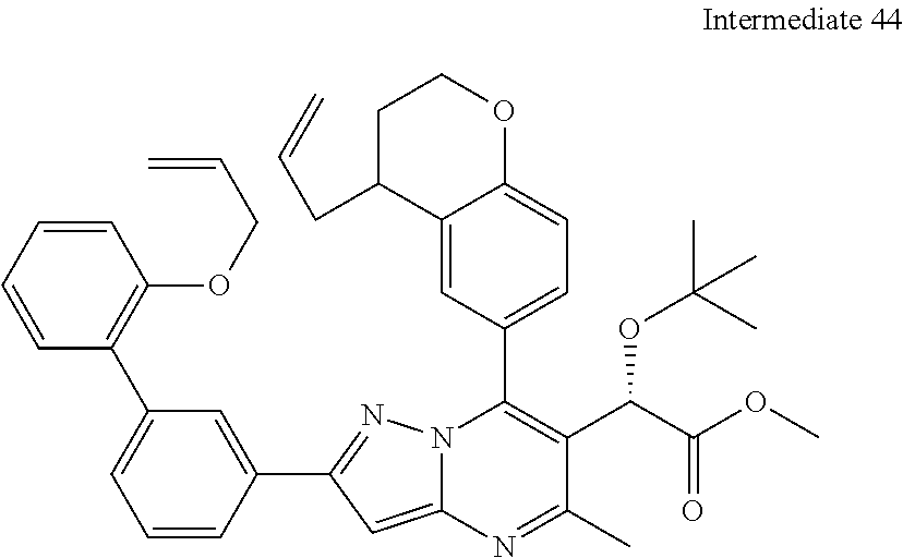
C1=CC=CC(C2=CC=CC(C3=NN4C(=C3)N=C(C)C(C(OC(C)(C)C)C(=O)OC)=C4C3=CC=C4C(=C3)C(CC=C)CCO4)=C2)=C1OCC=C
